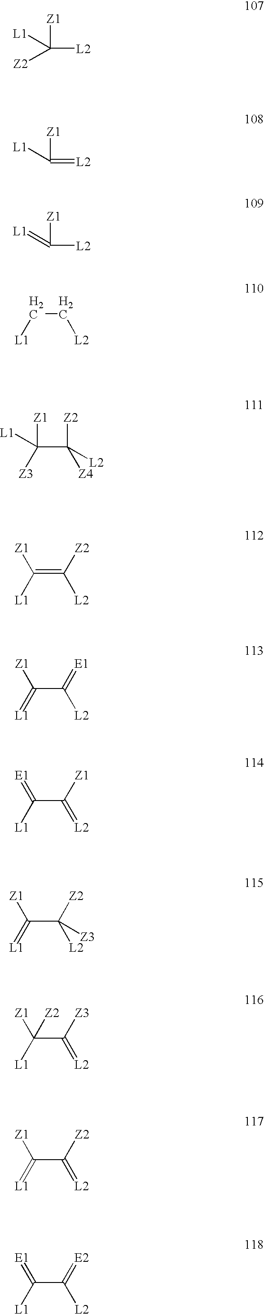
[Z1]C([L2])([Z2])[L1].[Z1]C(=[L2])[L1].[Z1]C([L2])=[L1].[L2]CC[L1].[Z4]C(C([Z3])([Z1])[L1])([Z2])[L2].[L2]C(=C([L1])[Z1])[Z2].[L2]C(C(=[L1])[Z1])=[E1].[L1]C(C(=[L2])[Z1])=[E1].[L1]=C(C([L2])([Z2])[Z3])[Z1].[L1]C(C(=[L2])[Z3])([Z1])[Z2].[L1]=C(C(=[L2])[Z2])[Z1].[L1]C(C([L2])=[E2])=[E1]
